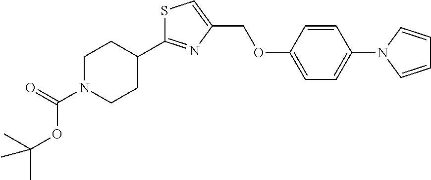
S1C(C2CCN(C(=O)OC(C)(C)C)CC2)=NC(COC2=CC=C(N3C=CC=C3)C=C2)=C1
